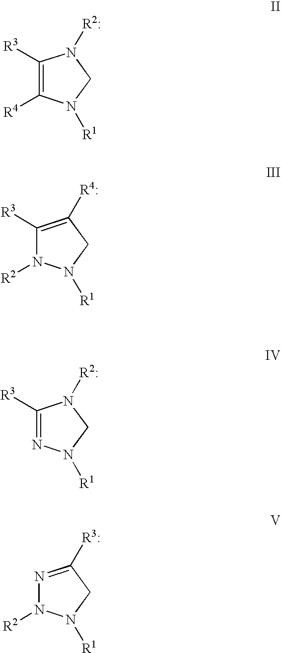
C1([R3])=C([R4])N([R1])CN1[R2:].C1([R3])=C([R4:])CN([R1])N1[R2].C1([R3])=NN([R1])CN1[R2:].N1=C([R3:])CN([R1])N1[R2]
